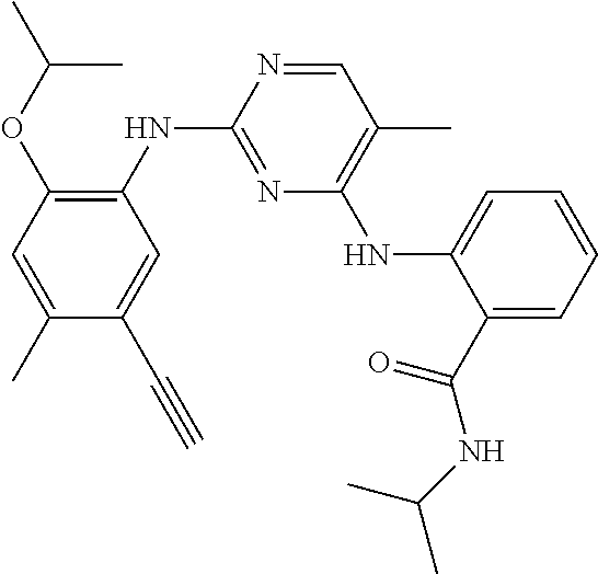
C1(NC2=NC(NC3=CC=CC=C3C(NC(C)C)=O)=C(C)C=N2)=C(OC(C)C)C=C(C)C(C#C)=C1
